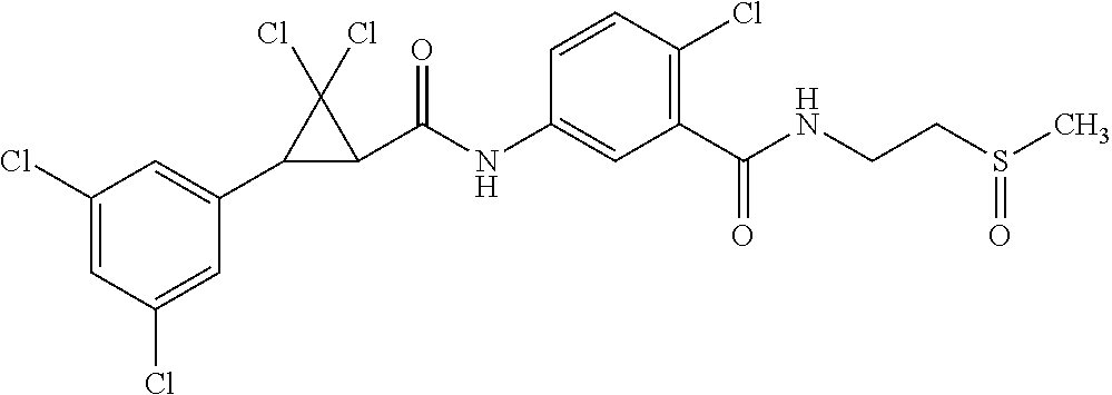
C1(Cl)=CC(Cl)=CC(C2C(C(NC3=CC(C(NCCS(C)=O)=O)=C(Cl)C=C3)=O)C2(Cl)Cl)=C1
